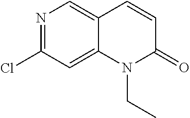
N1=C(Cl)C=C2C(=C1)C=CC(=O)N2CC
